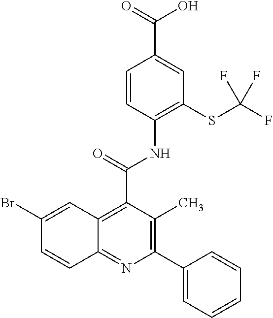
C12=C(C(=O)NC3=C(SC(F)(F)F)C=C(C(=O)O)C=C3)C(C)=C(C3=CC=CC=C3)N=C1C=CC(Br)=C2
